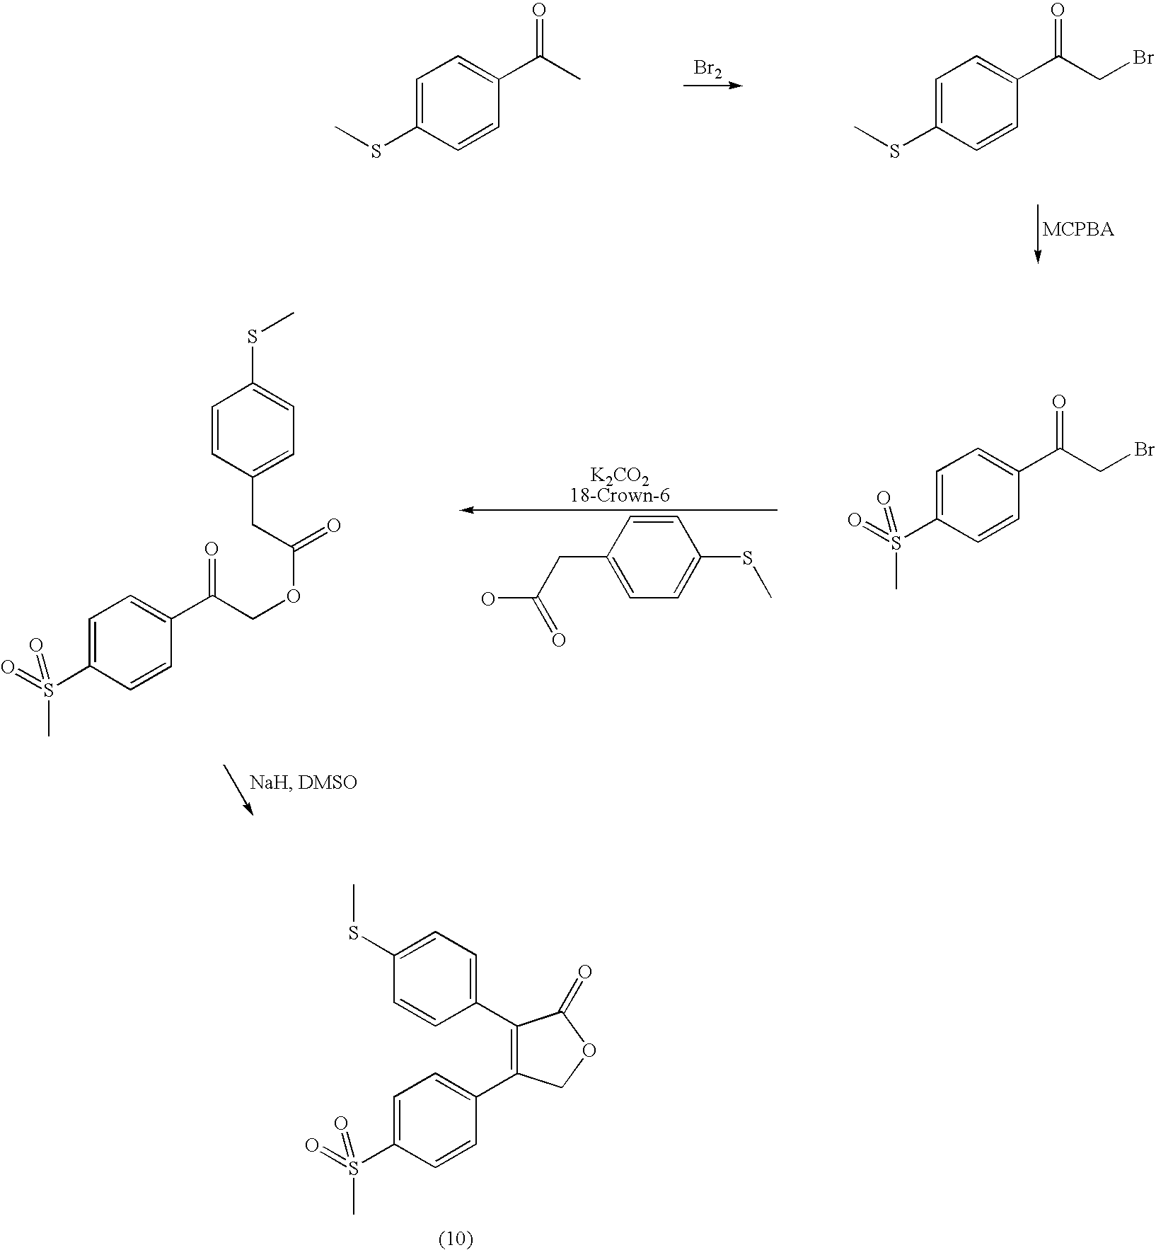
C1=C(SC)C=CC(C(=O)C)=C1.[Br2].C1=C(SC)C=CC(C(=O)CBr)=C1.C1=C(S(=O)(C)=O)C=CC(C(=O)CBr)=C1.C1=CC(CC(O)=O)=CC=C1SC.C1=C(S(=O)(C)=O)C=CC(C(=O)COC(CC2=CC=C(SC)C=C2)=O)=C1.C1(C2=C(C3=CC=C(S(C)(=O)=O)C=C3)COC2=O)=CC=C(SC)C=C1
